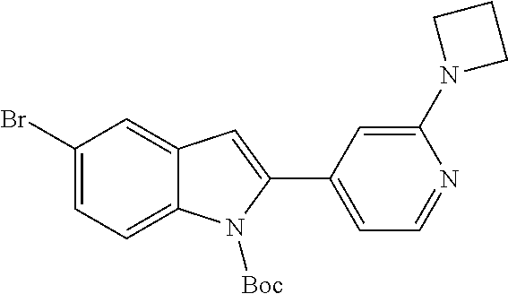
C1(Br)=CC=C2C(=C1)C=C(C1=CC=NC(N3CCC3)=C1)N2[Boc]
